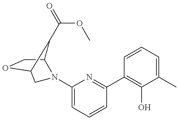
O1C2CN(C3=CC=CC(C4=C(O)C(C)=CC=C4)=N3)C(C1)C2C(=O)OC
